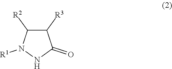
C1([R3])C([R2])N([R1])NC1=O
